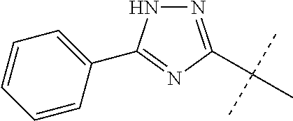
N1=C(C(C)(C)C)N=C(C2=CC=CC=C2)N1
